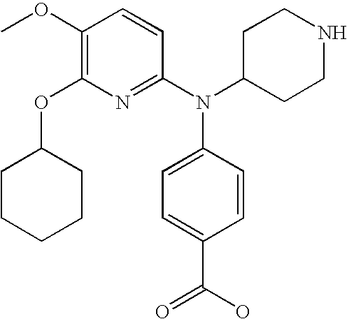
C1(OC)=C(OC2CCCCC2)N=C(N(C2CCNCC2)C2=CC=C(C(O)=O)C=C2)C=C1
